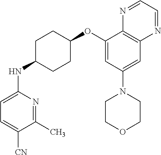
C1(C)=NC(NC2CCC(OC3=CC(N4CCOCC4)=CC4=C3N=CC=N4)CC2)=CC=C1[CN]
